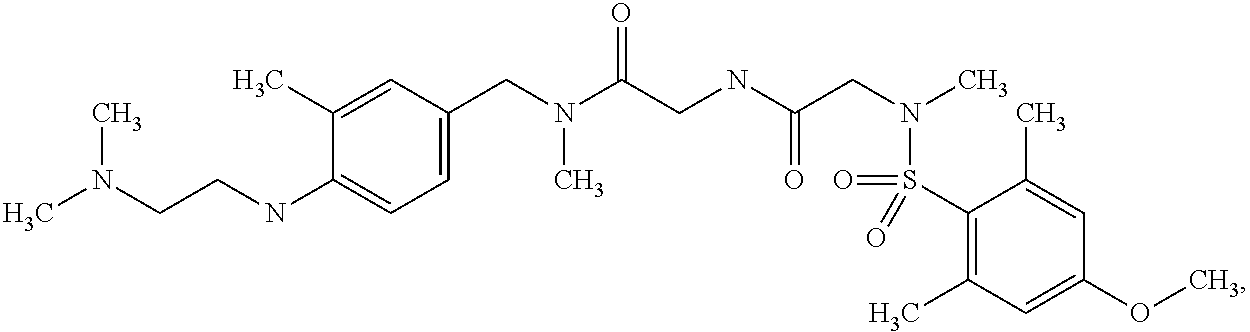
C1(CN(C(CNC(CN(C)S(C2=C(C)C=C(OC)C=C2C)(=O)=O)=O)=O)C)=CC=C(NCCN(C)C)C(C)=C1
